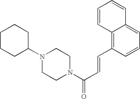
C(C=CC1=C2C(=CC=C1)C=CC=C2)(=O)N1CCN(C2CCCCC2)CC1
